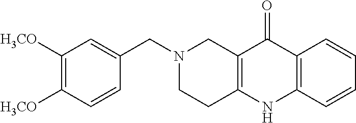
N1(CC2=CC([H3CO])=C([H3CO])C=C2)CCC2=C(C1)C(=O)C1=C(N2)C=CC=C1
